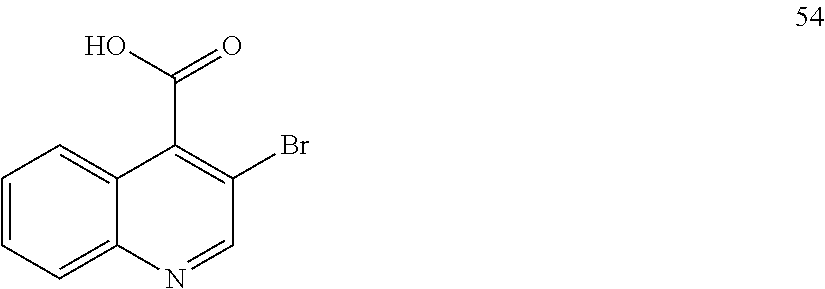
C1=NC2=CC=CC=C2C(C(O)=O)=C1Br
